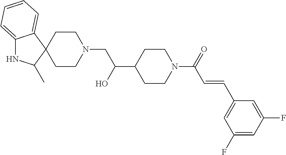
C12=CC=CC=C1C1(C(C)N2)CCN(CC(C2CCN(C(=O)C=CC3=CC(F)=CC(F)=C3)CC2)O)CC1
